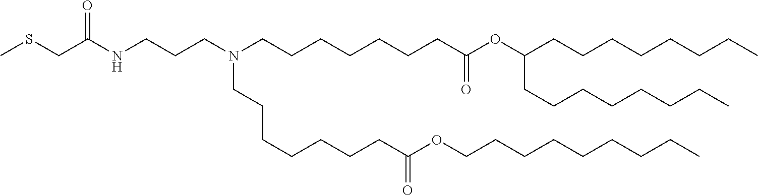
C(CC)CCCCCCOC(CCCCCCCN(CCCCCCCC(=O)OC(CCCCCCCC)CCCCCCCC)CCCNC(CSC)=O)=O
